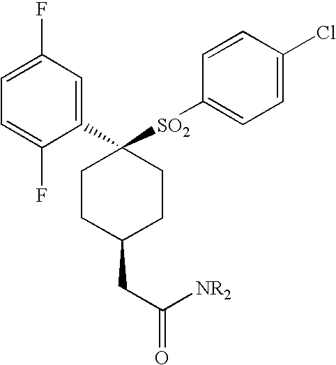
C1CC(CC(=O)[NR2])CCC1(C1=CC(F)=CC=C1F)[SO2]C1=CC=C(Cl)C=C1
